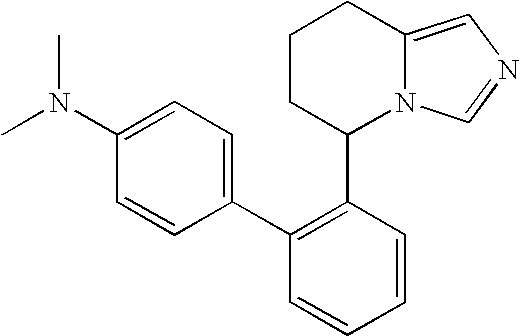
C1CC(C2=C(C3=CC=C(N(C)C)C=C3)C=CC=C2)N2C(=CN=C2)C1
